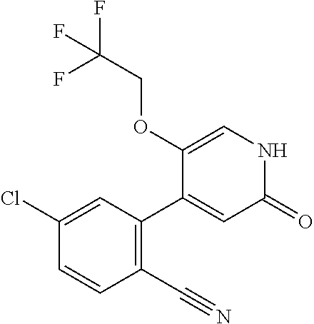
C1=C(C2=C(C#N)C=CC(Cl)=C2)C(OCC(F)(F)F)=CNC1=O
